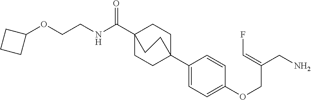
C1(C23CCC(C(NCCOC4CCC4)=O)(CC2)CC3)=CC=C(OCC(CN)=CF)C=C1
